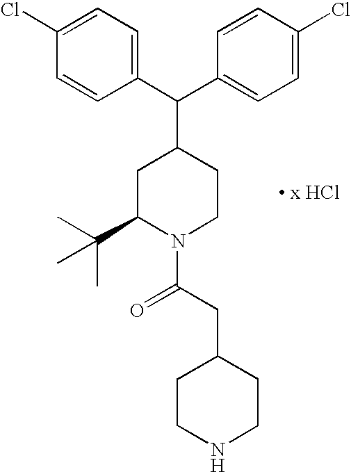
C(C1=CC=C(Cl)C=C1)(C1CC(C(C)(C)C)N(C(CC2CCNCC2)=O)CC1)C1=CC=C(Cl)C=C1.[ x HCl]
